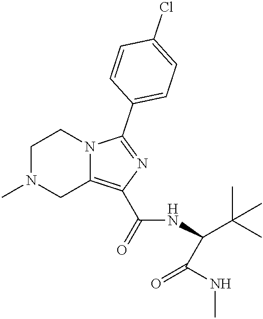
C1N(C)CC2=C(C(=O)NC(C(=O)NC)C(C)(C)C)N=C(C3=CC=C(Cl)C=C3)N2C1
